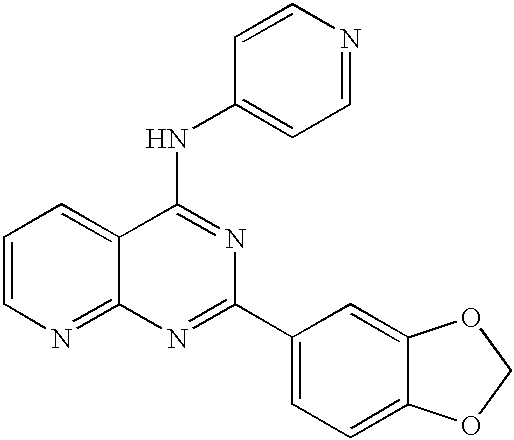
C1=CN=C2C(=C1)C(NC1=CC=NC=C1)=NC(C1=CC=C3C(=C1)OCO3)=N2
